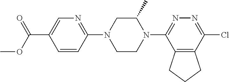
C1=CC(N2CCN(C3=NN=C(Cl)C4=C3CCC4)C(C)C2)=NC=C1C(OC)=O
